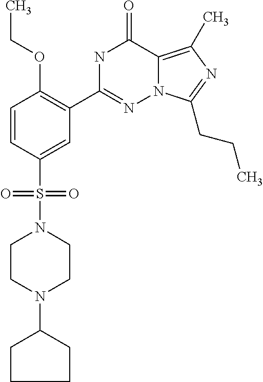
C1=CC(S(N2CCN(C3CCCC3)CC2)(=O)=O)=CC(C2=NN3C(=C(C)N=C3CCC)C(=O)N2)=C1OCC
